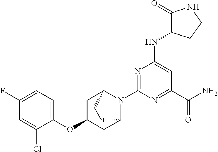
C1(N2C3CC(OC4=CC=C(F)C=C4Cl)CC2CC3)=NC(NC2C(=O)NCC2)=CC(C(N)=O)=N1
